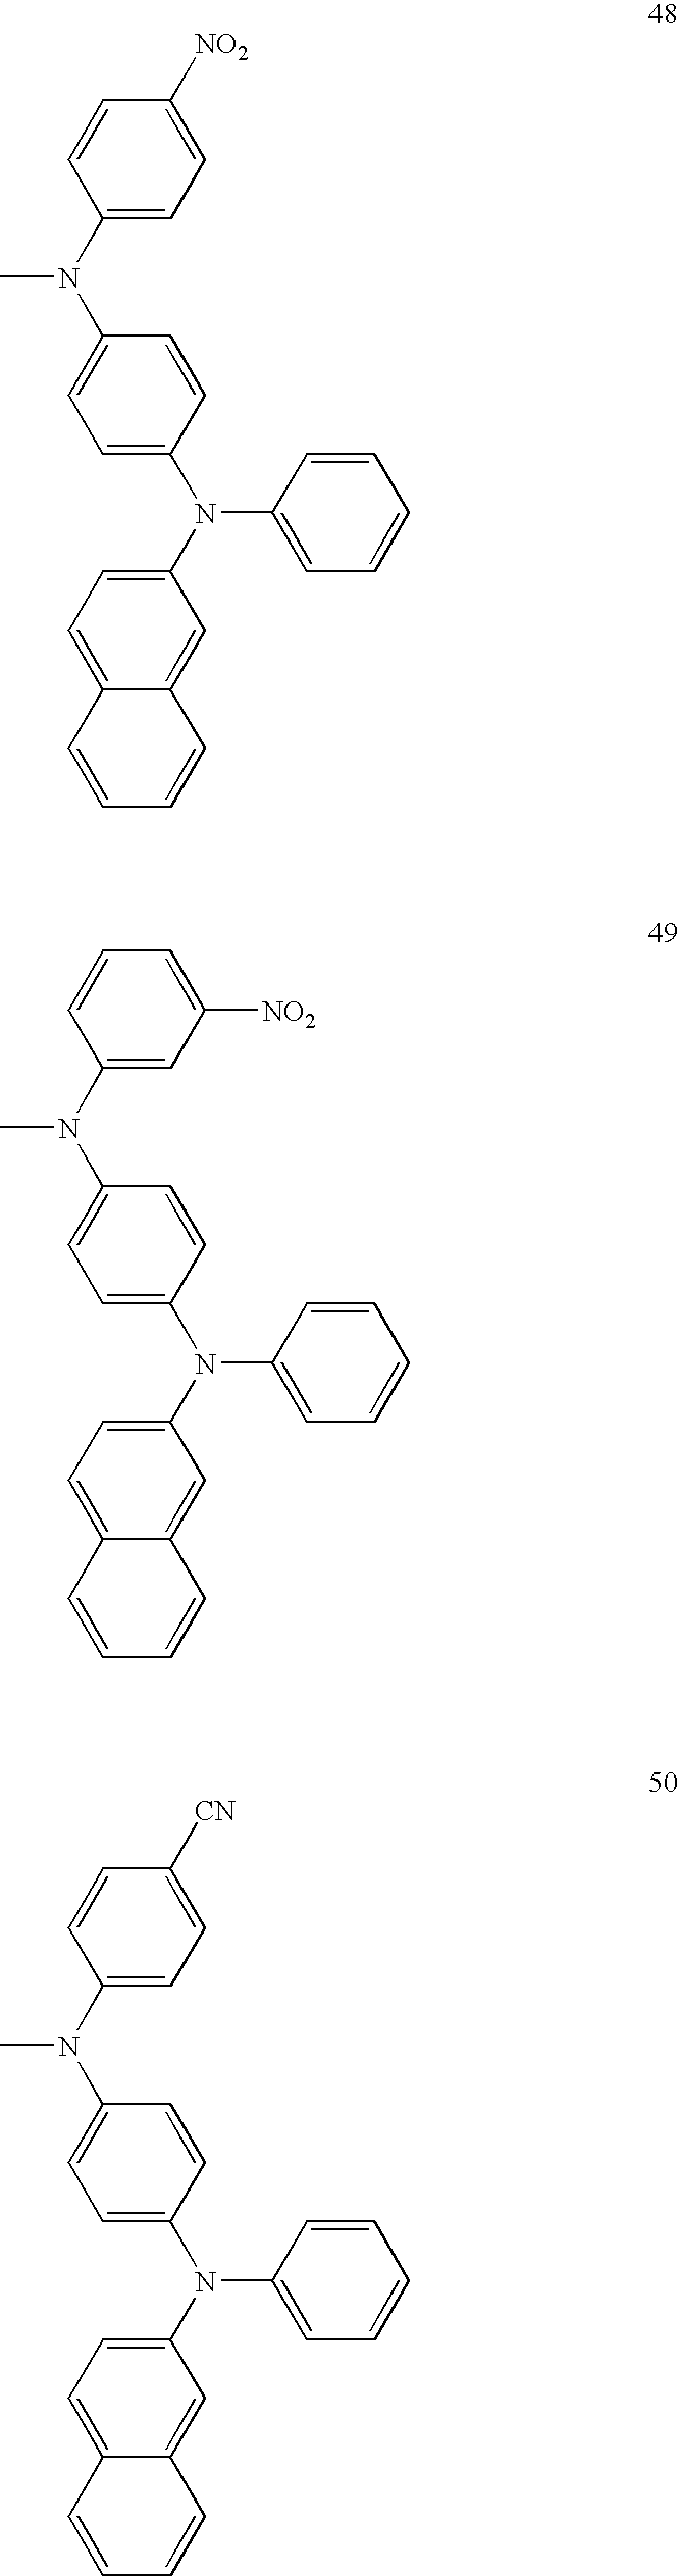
C1=C(N(C2=CC=C(N(C3=CC=C4C(=C3)C=CC=C4)C3=CC=CC=C3)C=C2)C)C=CC([NO2])=C1.C1=C(N(C2=CC=C(N(C3=CC=C4C(=C3)C=CC=C4)C3=CC=CC=C3)C=C2)C)C=CC=C1[NO2].C1=C(N(C2=CC=C(N(C3=CC=C4C(=C3)C=CC=C4)C3=CC=CC=C3)C=C2)C)C=CC([CN])=C1
